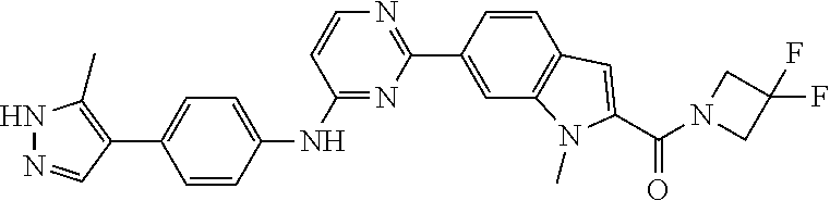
C1(NC2=CC=C(C3=C(C)NN=C3)C=C2)=NC(C2=CC3=C(C=C2)C=C(C(N2CC(F)(F)C2)=O)N3C)=NC=C1
